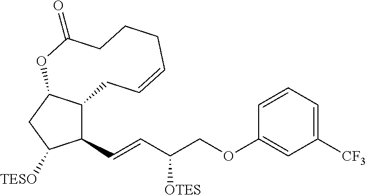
C(=CC(COC1=CC([CF3])=CC=C1)[OTES])C1C2C(CC1[TESO])OC(=O)CCCC=CC2
